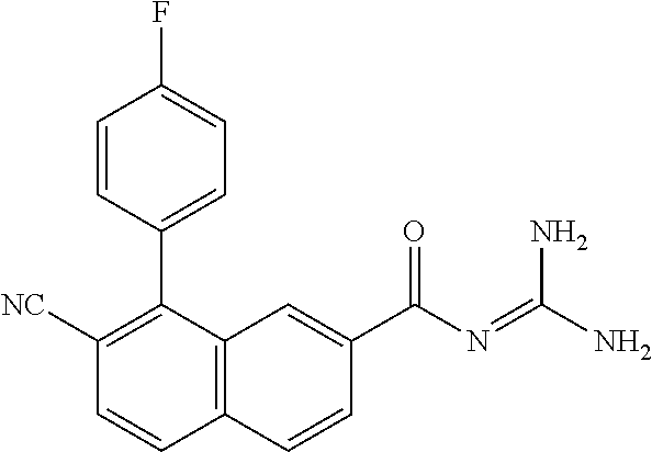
C1([NC])=C(C2=CC=C(F)C=C2)C2=C(C=C1)C=CC(C(N=C(N)N)=O)=C2
